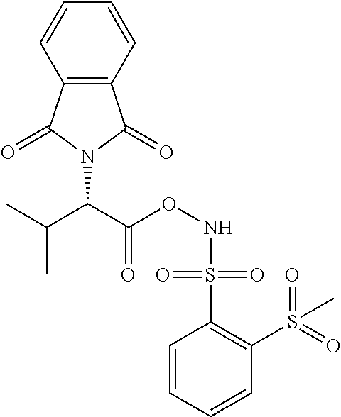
N(OC(C(C(C)C)N1C(=O)C2=C(C1=O)C=CC=C2)=O)S(C1=C(S(=O)(=O)C)C=CC=C1)(=O)=O
